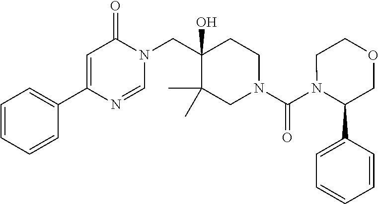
C1(C2=CC(=O)N(CC3(O)C(C)(C)CN(C(N4C(C5=CC=CC=C5)COCC4)=O)CC3)C=N2)=CC=CC=C1
